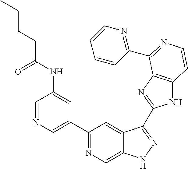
C1=NC=C(C2=NC=C3C(=C2)C(C2=NC4=C(N2)C=CN=C4C2=NC=CC=C2)=NN3)C=C1NC(CCCC)=O
